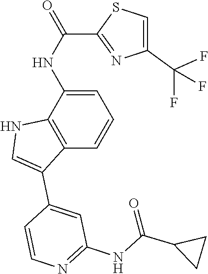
C1=C(NC(C2=NC(C(F)(F)F)=CS2)=O)C2=C(C=C1)C(C1=CC(NC(=O)C3CC3)=NC=C1)=CN2
